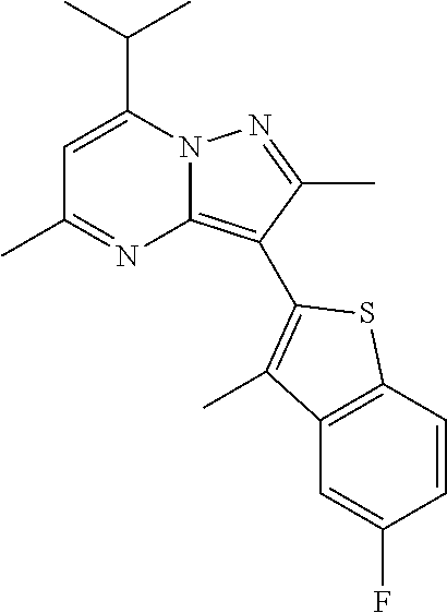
C1=C(C(C)C)N2C(=C(C3=C(C)C4=C(C=CC(F)=C4)S3)C(C)=N2)N=C1C
